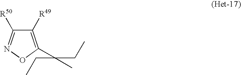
C1([R49])=C(C(C)(CC)CC)ON=C1[R50]
